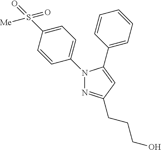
C1=C(N2N=C(CCCO)C=C2C2=CC=CC=C2)C=CC(S([Me])(=O)=O)=C1
